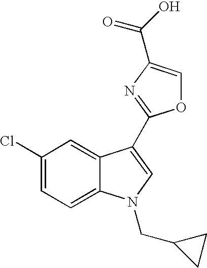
C1(Cl)=CC=C2C(=C1)C(C1=NC(C(O)=O)=CO1)=CN2CC1CC1
